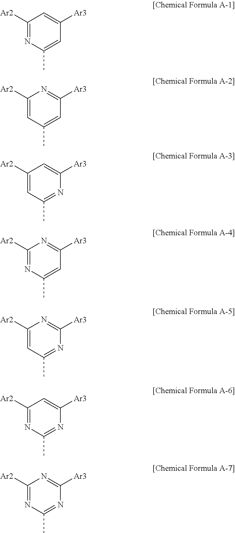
C1([Ar2])=NC(C)=CC([Ar3])=C1.C1([Ar2])=CC(C)=CC([Ar3])=N1.C1([Ar2])=CC(C)=NC([Ar3])=C1.C1([Ar2])=NC(C)=CC([Ar3])=N1.C1([Ar2])=CC(C)=NC([Ar3])=N1.C1([Ar2])=NC(C)=NC([Ar3])=C1.C1([Ar2])=NC(C)=NC([Ar3])=N1
